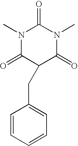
N1(C)C(=O)C(CC2=CC=CC=C2)C(=O)N(C)C1=O
